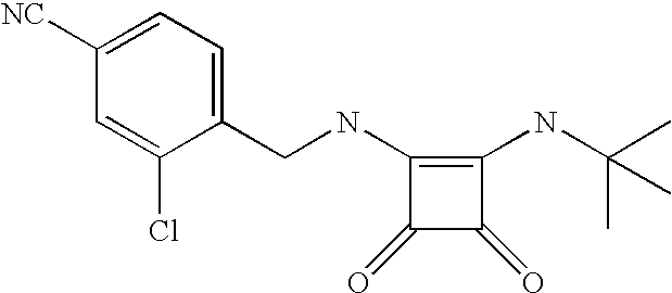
C1=C(Cl)C(CNC2=C(NC(C)(C)C)C(=O)C2=O)=CC=C1[NC]
